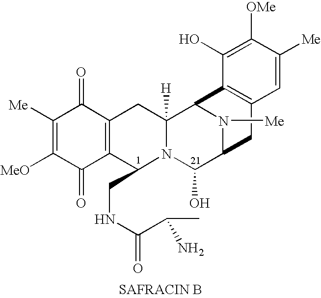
C1([MeO])=C([Me])C(=O)C2=C(C1=O)C(CNC(C(C)N)=O)N1C([H])(C2)C2C3=C(CC(C1O)N2[Me])C=C([Me])C([OMe])=C3O
